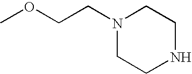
COCCN1CCNCC1
